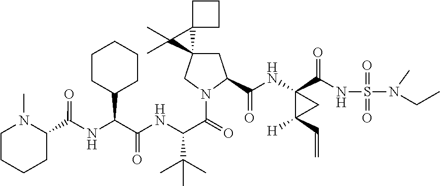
C1CC(C(NC(C2N(C)CCCC2)=O)C(NC(C(=O)N2C(C(NC3(C(=O)NS(=O)(=O)N(C)CC)C(C=C)([H])C3)=O)CC3(C2)C(C)(C)C32CCC2)C(C)(C)C)=O)CCC1
